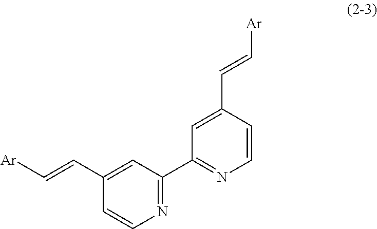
C1=C(C=C[Ar])C=CN=C1C1=NC=CC(C=C[Ar])=C1
